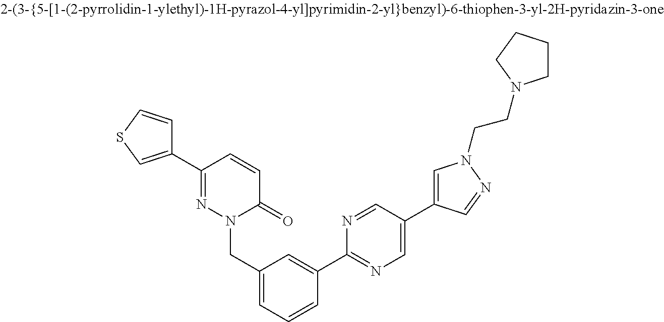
C1(C2=NN(CC3=CC=CC(C4=NC=C(C5=CN(CCN6CCCC6)N=C5)C=N4)=C3)C(=O)C=C2)=CSC=C1
